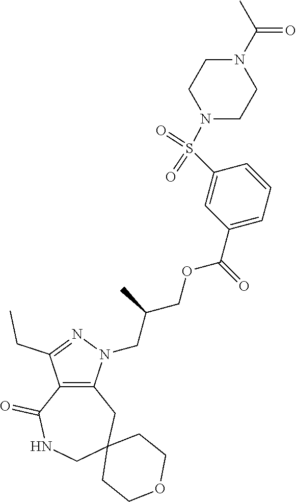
C12=C(N(CC(COC(C3=CC=CC(S(=O)(=O)N4CCN(C(=O)C)CC4)=C3)=O)C)N=C1CC)CC1(CNC2=O)CCOCC1
